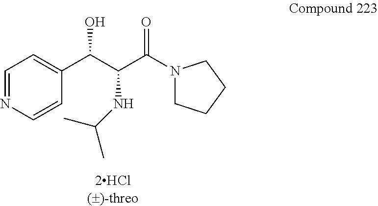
C1=NC=CC(C(C(C(=O)N2CCCC2)NC(C)C)O)=C1
